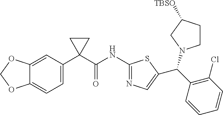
C1=C(C2(C(NC3=NC=C(C(C4=C(Cl)C=CC=C4)N4CCC([TBSO])C4)S3)=O)CC2)C=C2C(=C1)OCO2
